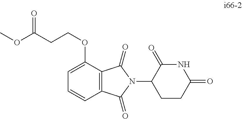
C1=C(OCCC(OC)=O)C2=C(C=C1)C(=O)N(C1CCC(=O)NC1=O)C2=O
